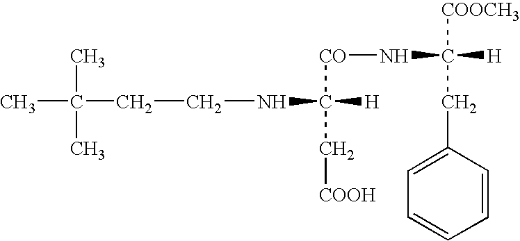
N(C([CO]NC([H])([COOCH3])CC1=CC=CC=C1)(C[COOH])[H])CCC(C)(C)C
